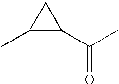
C1(C)C(C(C)=O)C1
